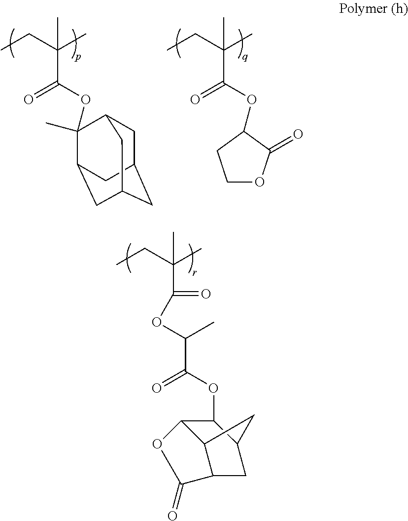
CCC(C(OC(C(OC1C2C3C(CC1C3)C(=O)O2)=O)C)=O)(C)C.CCC(C(=O)OC1(C)C2CC3CC(CC1C3)C2)(C)C.CCC(C(=O)OC1C(=O)OCC1)(C)C
